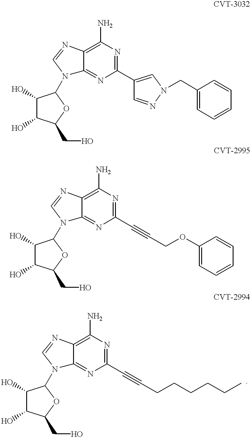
C1(O)C(O)C(CO)OC1N1C2=NC(C3=CN(CC4=CC=CC=C4)N=C3)=NC(N)=C2N=C1.C1(O)C(O)C(CO)OC1N1C2=NC(C#CCOC3=CC=CC=C3)=NC(N)=C2N=C1.C1(O)C(O)C(CO)OC1N1C2=NC(C#CCCCCCC)=NC(N)=C2N=C1
